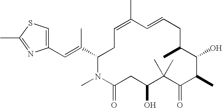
C1=C(C)C=CCC(C)C(O)C(C)C(=O)C(C)(C)C(O)CC(=O)N(C)C(C(=CC2=CSC(C)=N2)C)C1
